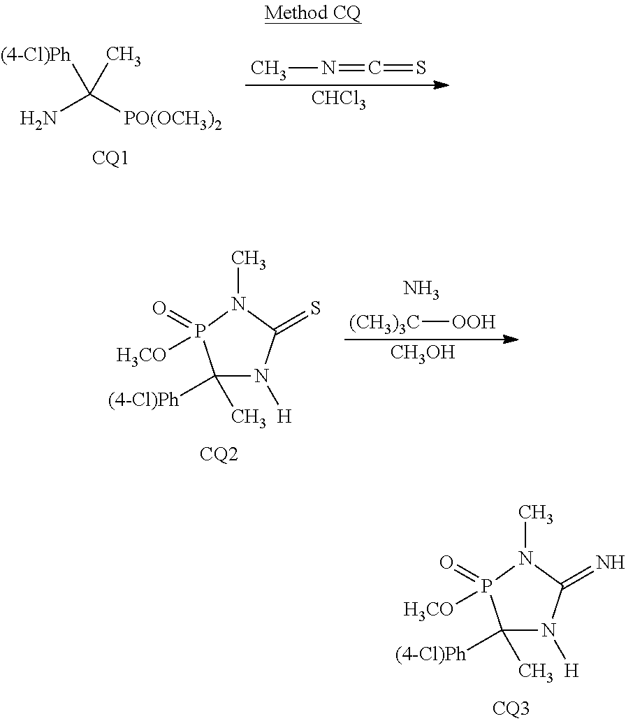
NC([PO(OCH3)2])(C)[(4-Cl)Ph].CN=C=S.[CHCl3].[(CH3)3C][OOH].N.C1([(4-Cl)Ph])(C)N([H])C(=S)N(C)P1(=O)[H3CO].[CH3OH].C1([(4-Cl)Ph])(C)N([H])C(=N)N(C)P1(=O)[H3CO]
